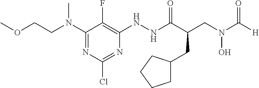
COCCN(C1=NC(Cl)=NC(NNC(C(CC2CCCC2)CN(O)C([H])=O)=O)=C1F)C
